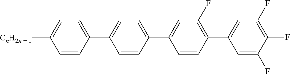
C1=CC(C2=CC=C(C3=CC(F)=C(C4=CC(F)=C(F)C(F)=C4)C=C3)C=C2)=CC=C1[CnH2n + 1]
